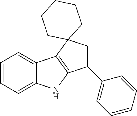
C1=CC=C2C(=C1)C1=C(N2)C(C2=CC=CC=C2)CC12CCCCC2
